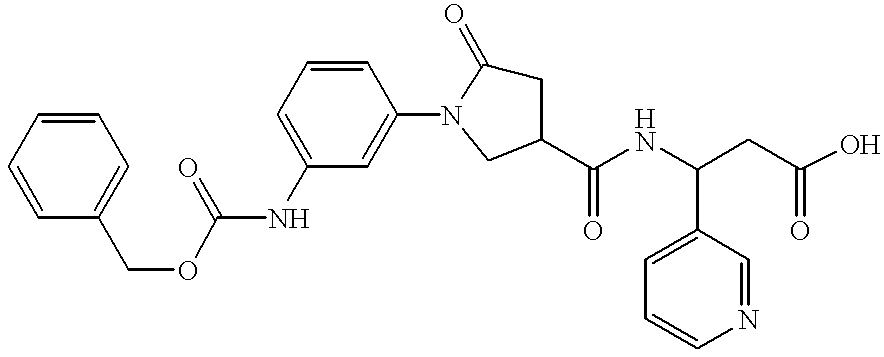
C(NC1=CC=CC(N2C(=O)CC(C(NC(CC(O)=O)C3=CC=CN=C3)=O)C2)=C1)(OCC1=CC=CC=C1)=O
